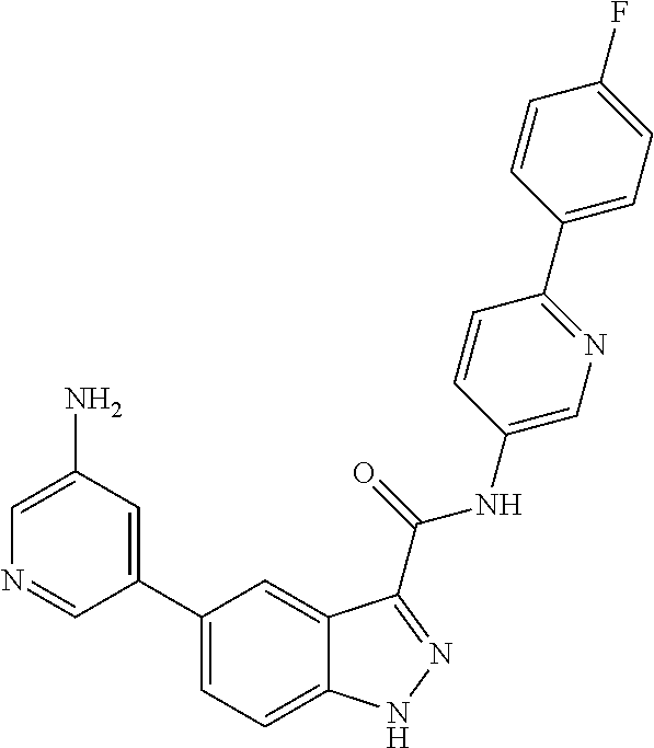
C1(N)=CN=CC(C2=CC=C3C(=C2)C(C(NC2=CN=C(C4=CC=C(F)C=C4)C=C2)=O)=NN3)=C1
